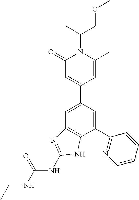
C1=C(C2=CC(=O)N(C(C)COC)C(C)=C2)C=C(C2=NC=CC=C2)C2=C1N=C(NC(NCC)=O)N2
